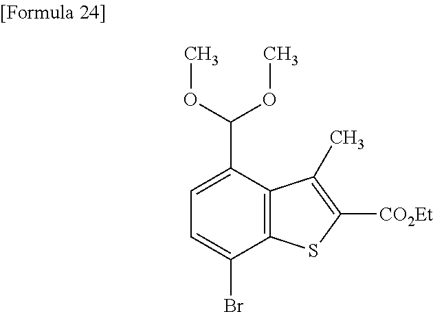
C12=C(C(Br)=CC=C1C(OC)OC)SC([CO2Et])=C2C
